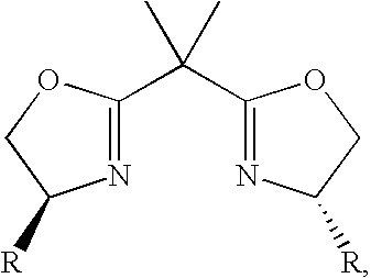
C1(C(C2=NC([R])CO2)(C)C)=NC([R])CO1
